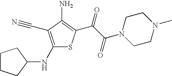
C1(NC2CCCC2)=C(C#N)C(N)=C(C(C(=O)N2CCN(C)CC2)=O)S1
